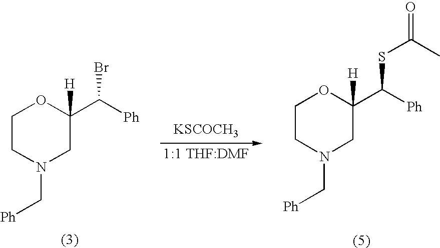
C1CN(C[Ph])CC([H])(C([Ph])SC(C)=O)O1.C1CN(C[Ph])CC([H])(C([Ph])Br)O1.[KSCOCH3]
